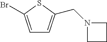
C1=C(Br)SC(CN2CCC2)=C1
